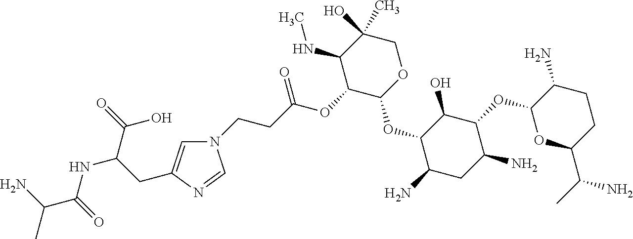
C(C(N)C)(=O)NC(C(=O)O)CC1=CN(CCC(OC2C(OC3C(N)CC(N)C(OC4OC(C(C)N)CCC4N)C3O)OCC(C)(O)C2NC)=O)C=N1
